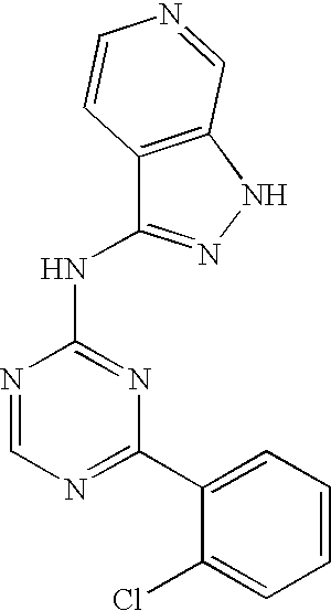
N1=C(C2=CC=CC=C2Cl)N=C(NC2=NNC3=C2C=CN=C3)N=C1
